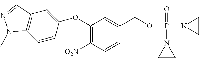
C1(OC2=CC3=C(C=C2)N(C)N=C3)=C([O2N])C=CC(C(OP(N2CC2)(=O)N2CC2)C)=C1
